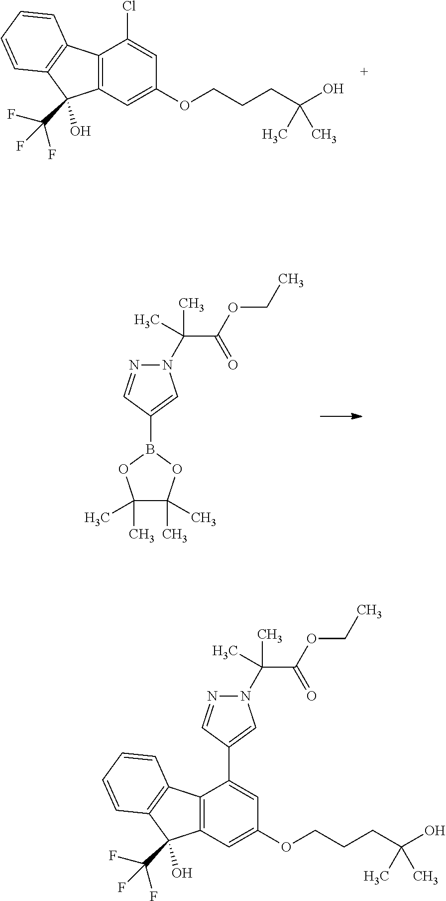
C12=C(C=C(OCCCC(O)(C)C)C=C1Cl)C(O)(C(F)(F)F)C1=C2C=CC=C1.N1(C(C(=O)OCC)(C)C)N=CC(B2OC(C)(C)C(C)(C)O2)=C1.N1(C(C(=O)OCC)(C)C)N=CC(C2=CC(OCCCC(O)(C)C)=CC3=C2C2=C(C3(O)C(F)(F)F)C=CC=C2)=C1
